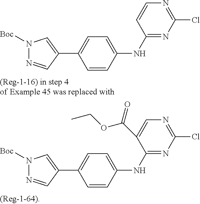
C1=CC(NC2=NC(Cl)=NC=C2)=CC=C1C1=CN([Boc])N=C1.C1=CC(NC2=NC(Cl)=NC=C2C(=O)OCC)=CC=C1C1=CN([Boc])N=C1
